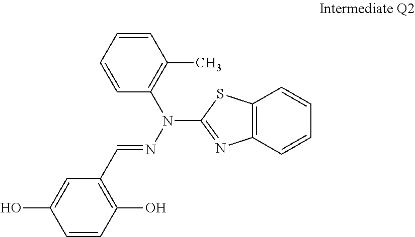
C1=CC(O)=C(C=NN(C2=NC3=C(S2)C=CC=C3)C2=C(C)C=CC=C2)C=C1O
